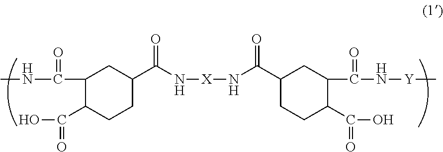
C1(C(NC)=O)C(C(O)=O)CCC(C(N[X]NC(C2CCC(C(=O)O)C(C(=O)N[Y]C)C2)=O)=O)C1
